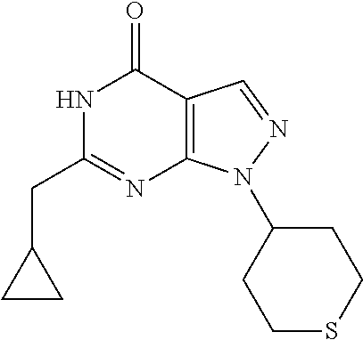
N1C(CC2CC2)=NC2=C(C1=O)C=NN2C1CCSCC1
